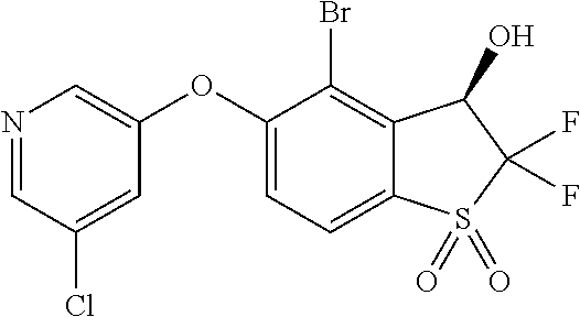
N1=CC(Cl)=CC(OC2=CC=C3C(=C2Br)C(O)C(F)(F)S3(=O)=O)=C1
